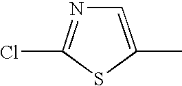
C1=C(C)SC(Cl)=N1
